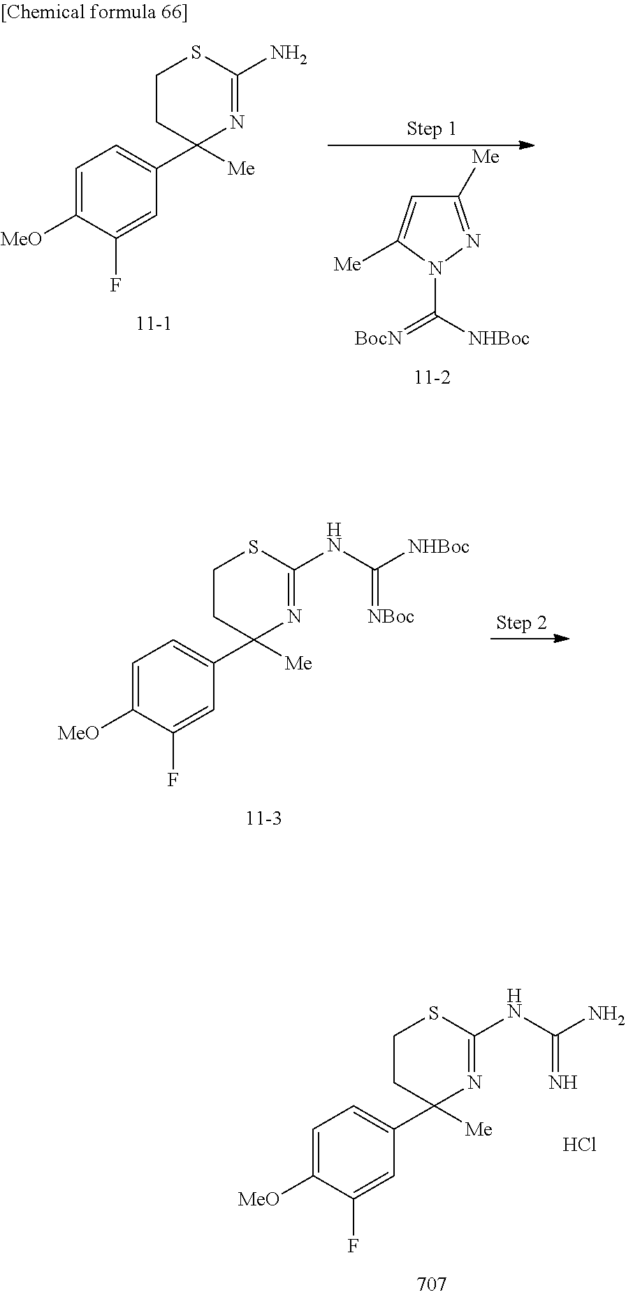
C1([Me])=NN(C([NHBoc])=[BocN])C([Me])=C1.C1=C([MeO])C(F)=CC(C2([Me])N=C(N)SCC2)=C1.C1=C([MeO])C(F)=CC(C2([Me])N=C(NC([NHBoc])=[NBoc])SCC2)=C1.C1=C([MeO])C(F)=CC(C2([Me])N=C(NC(N)=N)SCC2)=C1.Cl
